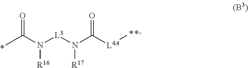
CC(N([L3]N(C([L4A]C)=O)[R17])[R16])=O
